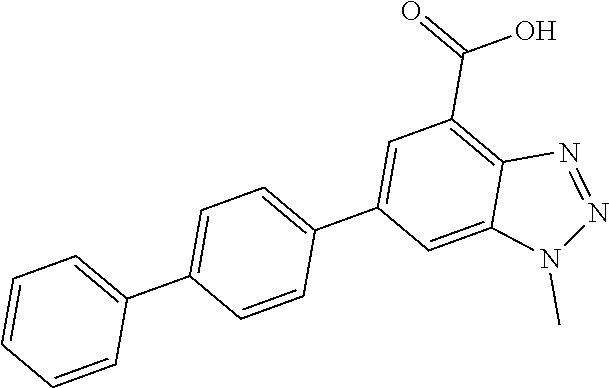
C1=CC=CC(C2=CC=C(C3=CC(C(=O)O)=C4C(=C3)N(C)N=N4)C=C2)=C1
